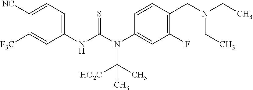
C1([NC])=CC=C(NC(N(C2=CC(F)=C(CN(CC)CC)C=C2)C([HO2C])(C)C)=S)C=C1[F3C]
